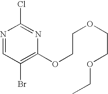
N1=CC(Br)=C(OCCOCCOCC)N=C1Cl
